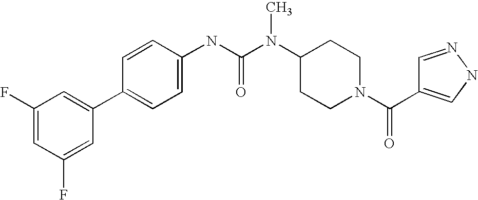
C1(F)=CC(F)=CC(C2=CC=C(NC(N(C3CCN(C(=O)C4=CNN=C4)CC3)C)=O)C=C2)=C1
